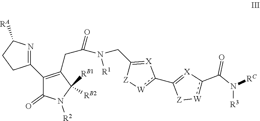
C(C(N(CC1=[X]c(C2=[X]c(C(N([R3])[RC])=O)[W][Z]2)[W][Z]1)[R1])=O)C1=C(C2=NC([RA])CC2)C(=O)N([R2])C1([RB1])[RB2]
